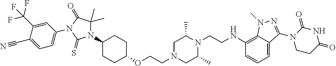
O(CCN1CC(C)N(CCNC2=C3C(=CC=C2)C(N2CCC(=O)NC2=O)=NN3C)C(C)C1)C1CCC(N2C(C)(C)C(=O)N(C3=CC=C(C#N)C(C(F)(F)F)=C3)C2=S)CC1
